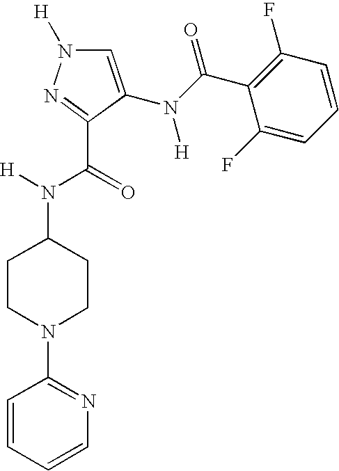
C1CC(N([H])C(=O)C2=NN([H])C=C2N(C(C2=C(F)C=CC=C2F)=O)[H])CCN1C1=NC=CC=C1
